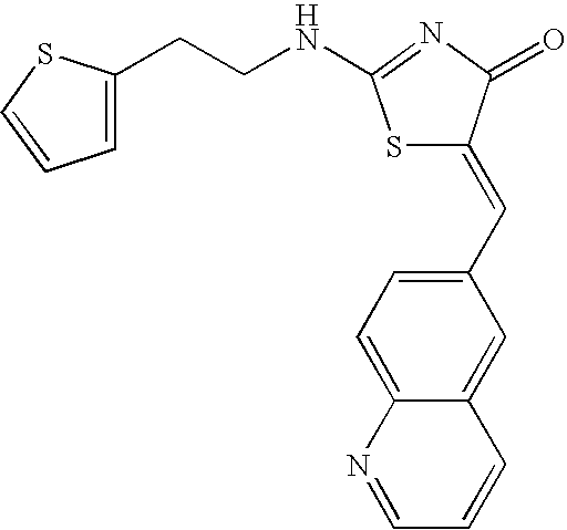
S1C(=CC2=CC=C3C(=C2)C=CC=N3)C(=O)N=C1NCCC1=CC=CS1
